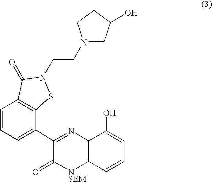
C1(C2=CC=CC3=C2SN(CCN2CC(O)CC2)C3=O)=NC2=C([NSEM]C1=O)C=CC=C2O
